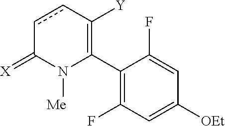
C1(C2=C([Y])ccC(=[X])N2[Me])=C(F)C=C([OEt])C=C1F
